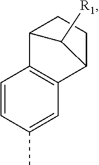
C1=CC(C)=CC2=C1C1CCC2C1[R1]
